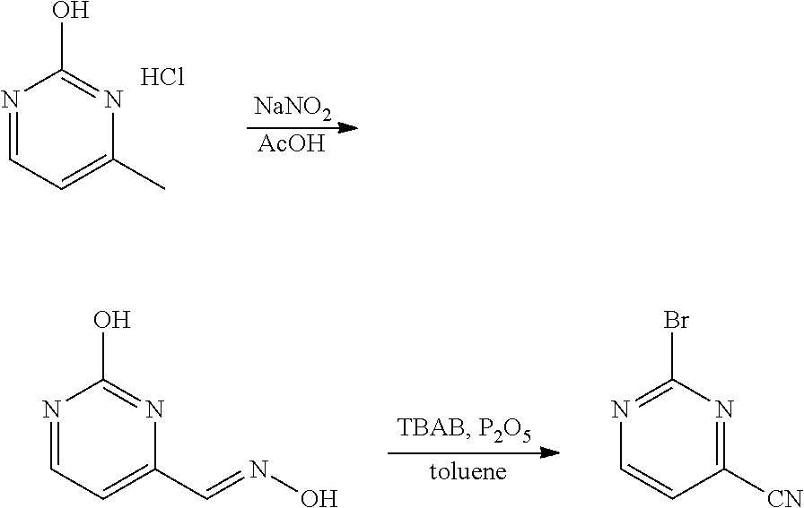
[NaNO2].[AcOH].N1=CC=C(C)N=C1O.Cl.N1=CC=C(C=NO)N=C1O.N1=C(Br)N=C([CN])C=C1
